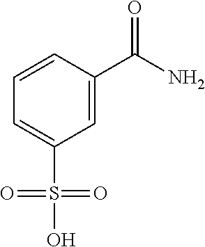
C1=C(S(=O)(=O)O)C=C(C(N)=O)C=C1
